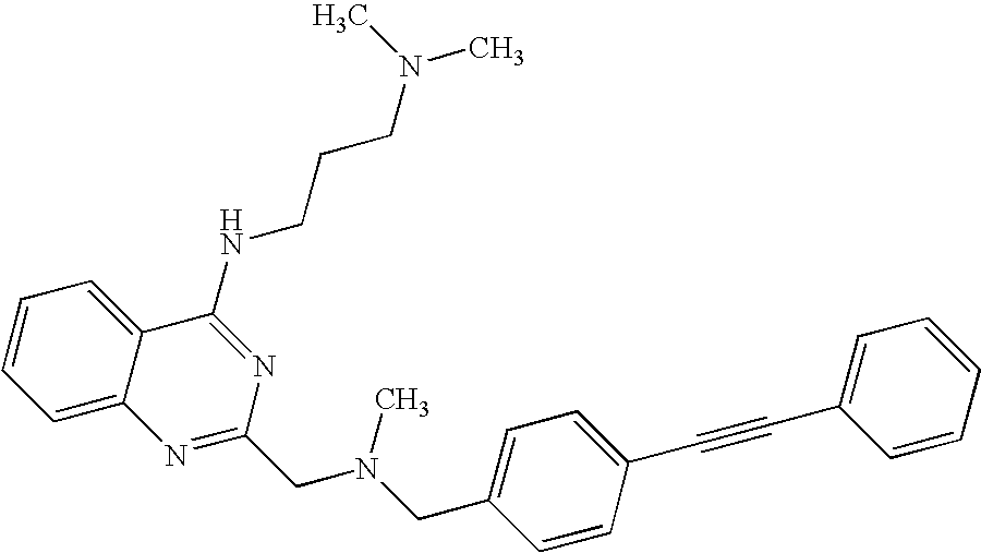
C1=CC=C2C(=C1)N=C(CN(CC1=CC=C(C#CC3=CC=CC=C3)C=C1)C)N=C2NCCCN(C)C
